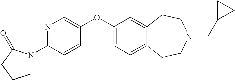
C1=C(OC2=CN=C(N3CCCC3=O)C=C2)C=C2C(=C1)CCN(CC1CC1)CC2
